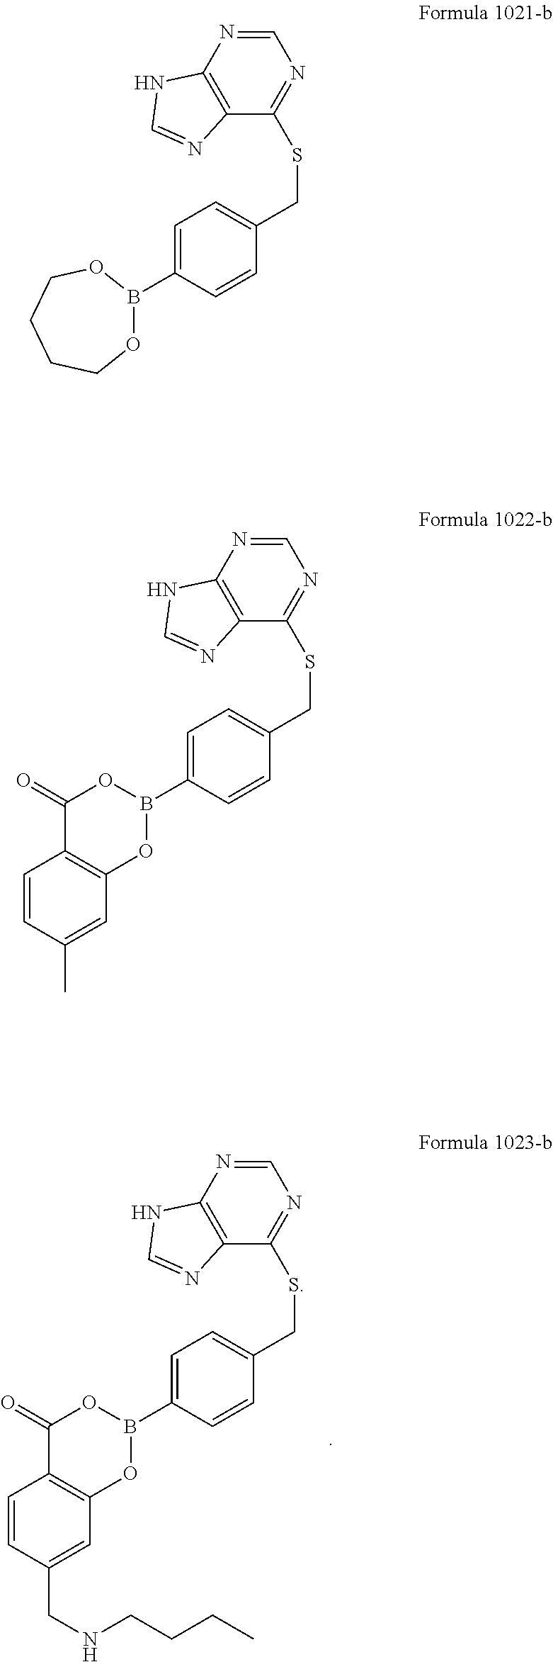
C1=C(B2OC3=C(C(=O)O2)C=CC(CNCCCC)=C3)C=CC(CSC2=NC=NC3=C2N=CN3)=C1.C1=C(B2OCCCCO2)C=CC(CSC2=NC=NC3=C2N=CN3)=C1.C1=C(B2OC3=C(C(=O)O2)C=CC(C)=C3)C=CC(CSC2=NC=NC3=C2N=CN3)=C1
